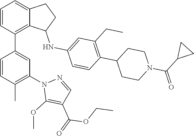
C1=CC(C2=CC(N3C(OC)=C(C(=O)OCC)C=N3)=C(C)C=C2)=C2C(=C1)CCC2NC1=CC(CC)=C(C2CCN(C(C3CC3)=O)CC2)C=C1
